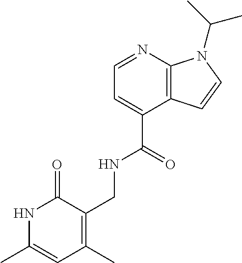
C12=C(N=CC=C1C(=O)NCC1=C(C)C=C(C)NC1=O)N(C(C)C)C=C2
